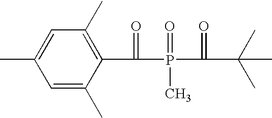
C1=C(C)C(C(=O)P(=O)(C(=O)C(C)(C)C)C)=C(C)C=C1C
